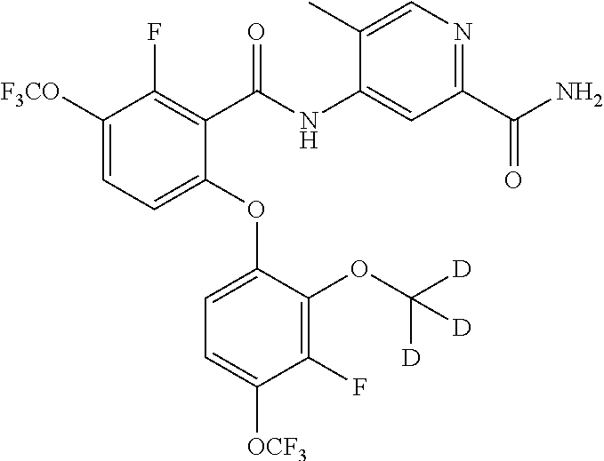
C1([F3CO])=CC=C(OC2=CC=C([OCF3])C(F)=C2OC([D])([D])[D])C(C(NC2=CC(C(N)=O)=NC=C2C)=O)=C1F
